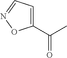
C1(C(C)=O)=CC=NO1
